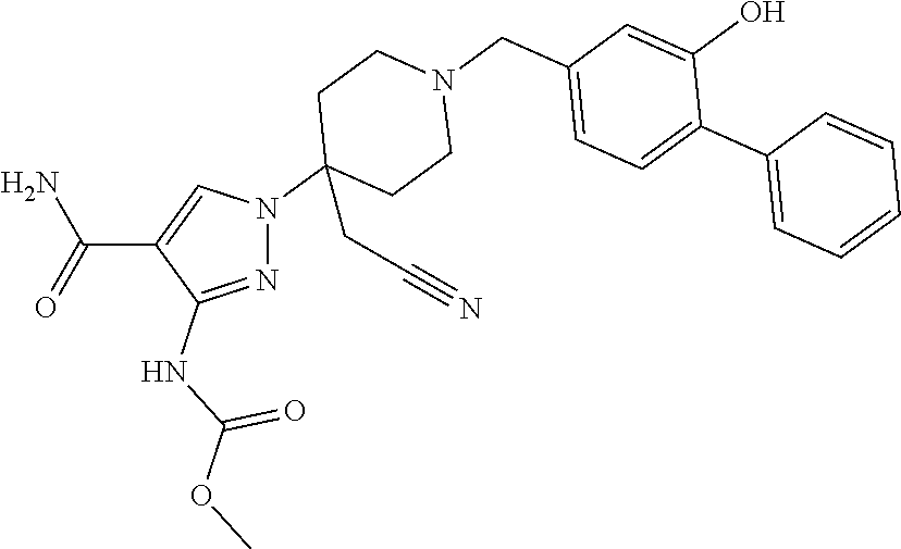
N1=C(NC(OC)=O)C(C(=O)N)=CN1C1(CC#N)CCN(CC2=CC=C(C3=CC=CC=C3)C(O)=C2)CC1
